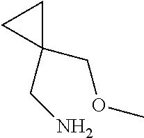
NCC1(COC)CC1
